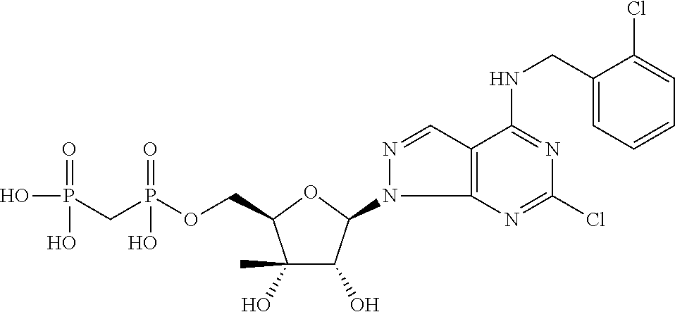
C1(O)(C)C(O)C(N2C3=C(C=N2)C(NCC2=CC=CC=C2Cl)=NC(Cl)=N3)OC1COP(CP(O)(=O)O)(=O)O
